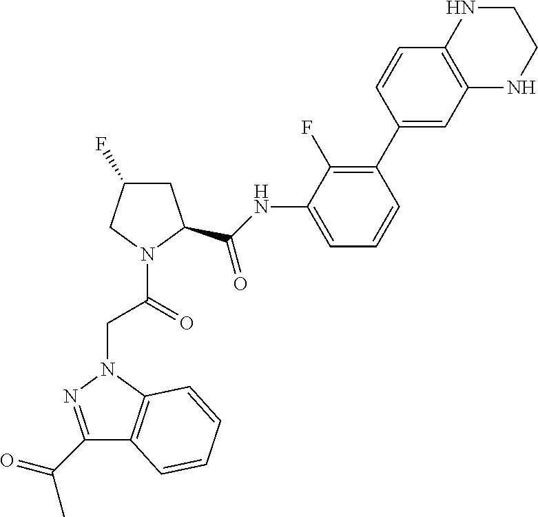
C1(C(=O)C)=NN(CC(=O)N2CC(F)CC2C(=O)NC2=CC=CC(C3=CC4=C(C=C3)NCCN4)=C2F)C2=C1C=CC=C2
